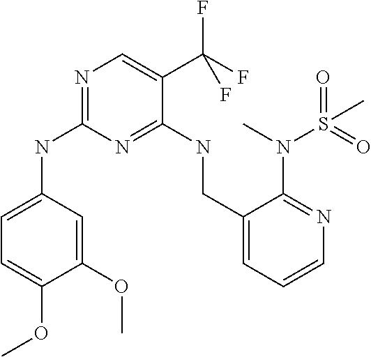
N(C1=NC=C(C(F)(F)F)C(NCC2=CC=CN=C2N(S(=O)(C)=O)C)=N1)C1=CC=C(OC)C(OC)=C1
